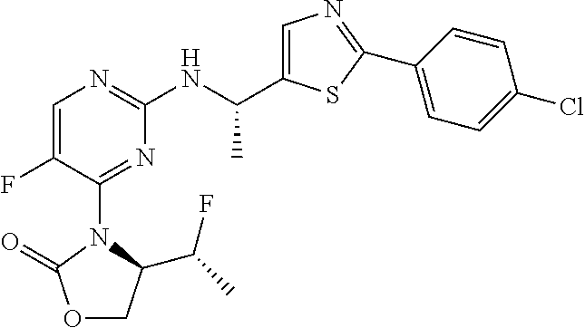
C1=C(C(NC2=NC=C(F)C(N3C(C(C)F)COC3=O)=N2)C)SC(C2=CC=C(Cl)C=C2)=N1
